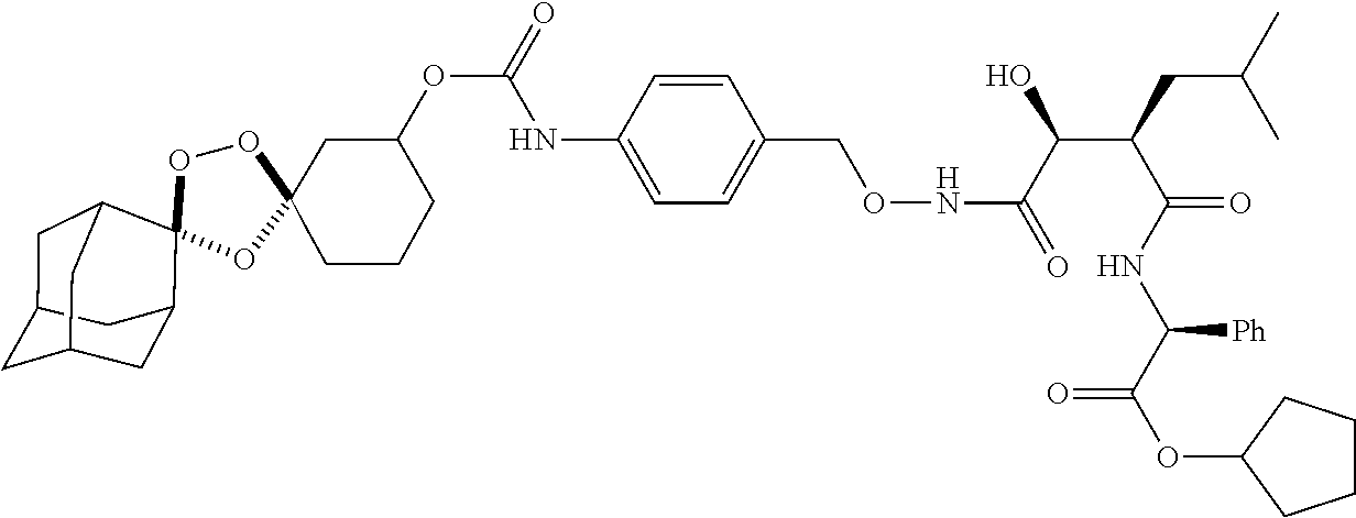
O=C(OC1CCCC1)C(NC(C(C(C(NOCC1=CC=C(NC(OC2CC3(OOC4(C5CC6CC(CC4C6)C5)O3)CCC2)=O)C=C1)=O)O)CC(C)C)=O)[Ph]
